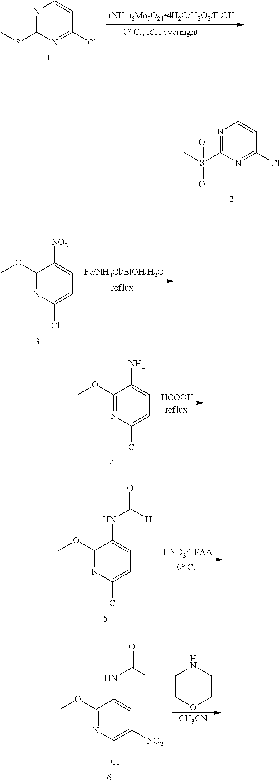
N1=C(S(C)(=O)=O)N=C(Cl)C=C1.N1=C(SC)N=C(Cl)C=C1.C1(OC)=NC(Cl)=CC=C1[NO2].C1(OC)=NC(Cl)=CC=C1N.[HCOOH].C1(OC)=NC(Cl)=CC=C1NC(=O)[H].[HNO3/TFAA].C1(OC)=NC(Cl)=C([NO2])C=C1NC(=O)[H].[CH3CN].C1COCCN1
